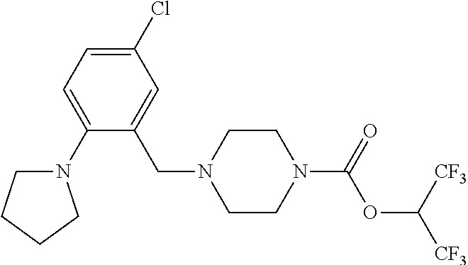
N1(C2=CC=C(Cl)C=C2CN2CCN(C(=O)OC([CF3])[CF3])CC2)CCCC1
